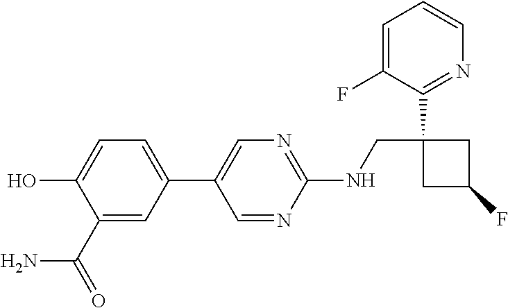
C1=NC(NCC2(C3=NC=CC=C3F)CC(F)C2)=NC=C1C1=CC=C(O)C(C(N)=O)=C1
